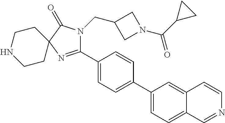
C1(C2=CC=C(C3=CC=C4C(=C3)C=CN=C4)C=C2)=NC2(C(=O)N1CC1CN(C(C3CC3)=O)C1)CCNCC2
